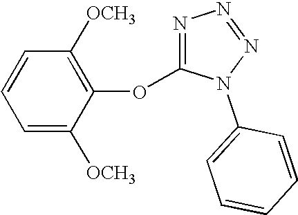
C1=C([OCH3])C(OC2=NN=NN2C2=CC=CC=C2)=C([OCH3])C=C1
